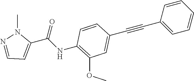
C(#CC1=CC=CC=C1)C1=CC(OC)=C(NC(C2=CC=NN2C)=O)C=C1
